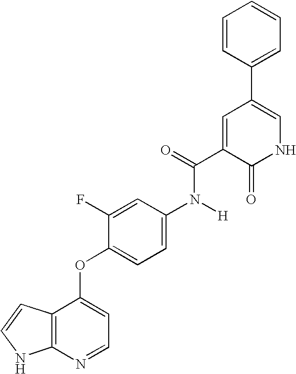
C1=C(C(=O)N([H])C2=CC=C(OC3=CC=NC4=C3C=CN4)C(F)=C2)C(=O)NC=C1C1=CC=CC=C1
